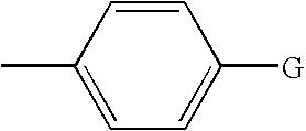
C1=CC(C)=CC=C1[G]
